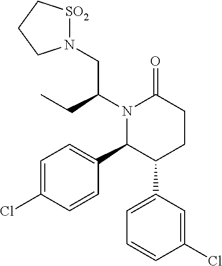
N1(C(CC)CN2[SO2]CCC2)C(C2=CC=C(Cl)C=C2)C(C2=CC=CC(Cl)=C2)CCC1=O
